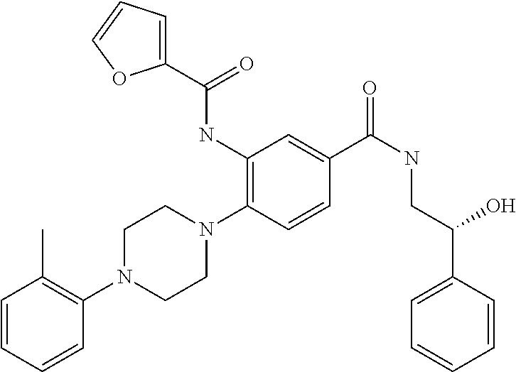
C1=CC=CC(N2CCN(C3=C(NC(C4=CC=CO4)=O)C=C(C(NCC(C4=CC=CC=C4)O)=O)C=C3)CC2)=C1C
